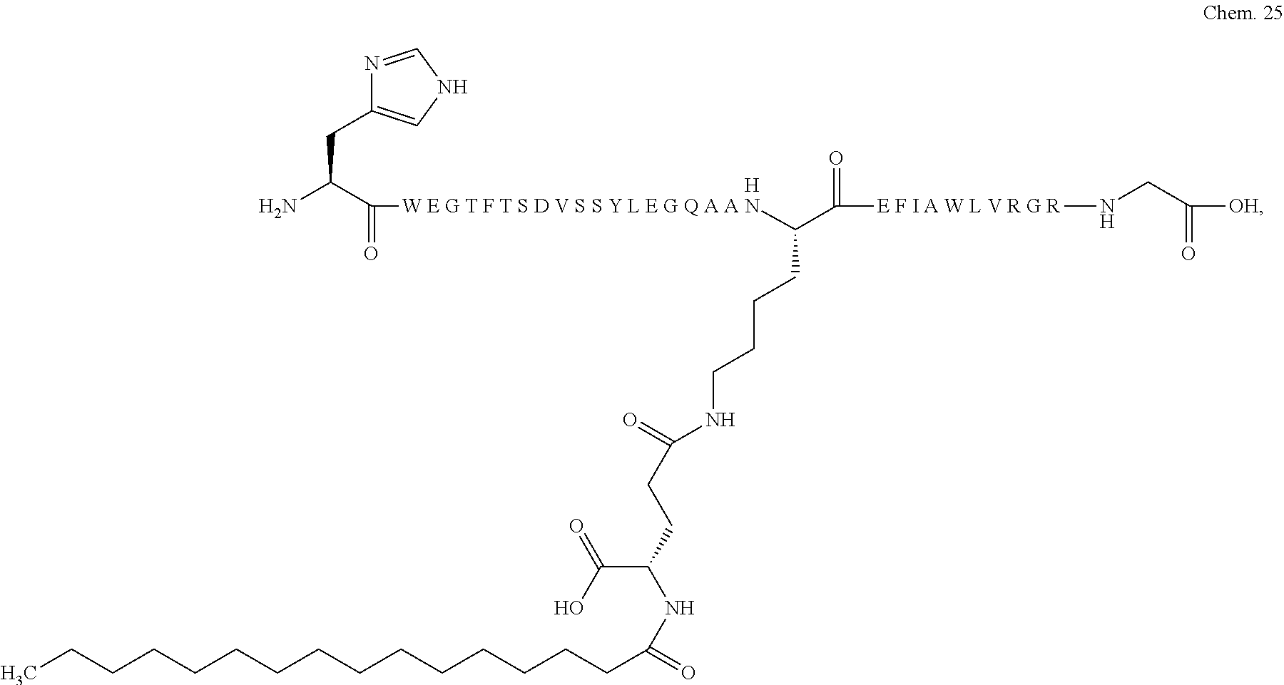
[H].C(C(C(=O)[E F I A W L V R G R]NCC(=O)[OH])[W E G T F T S D V S S Y L E G Q A A N]C(=O)C(N)CC1=CNC=N1)CCCNC(=O)CCC(NC(=O)CCCCCCCCCCCCCCC)C(O)=O
